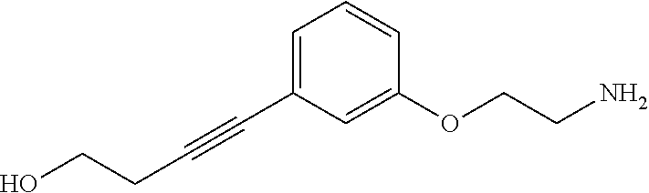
C(C#CC1=CC=CC(OCCN)=C1)CO
